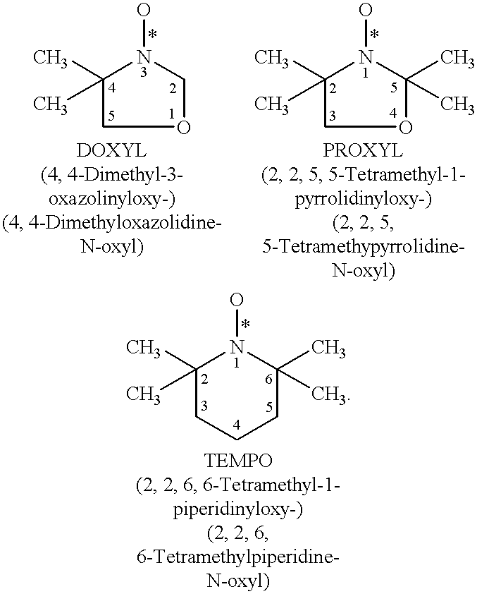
C1(C)(C)COCN1O.C1(C)(C)COC(C)(C)N1O.C1(C)(C)CCCC(C)(C)N1O
